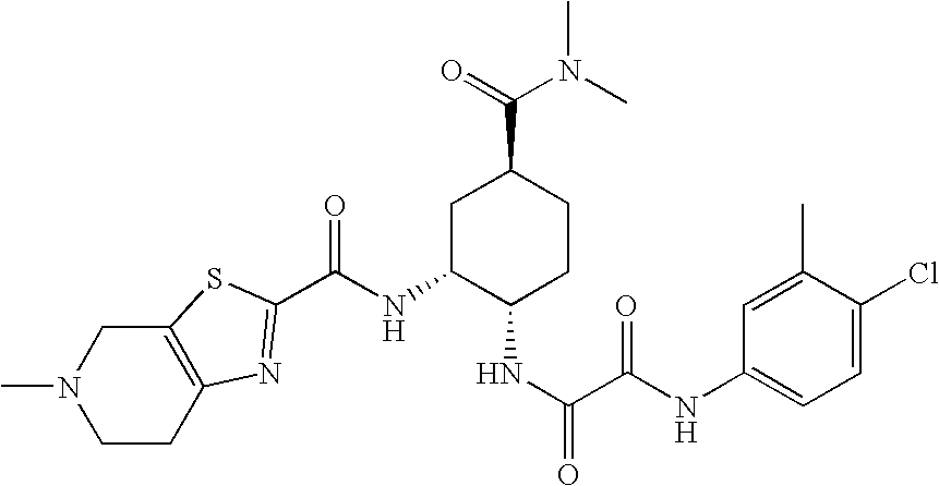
CN1CCC2=C(C1)SC(C(NC1C(NC(=O)C(NC3=CC=C(Cl)C(C)=C3)=O)CCC(C(=O)N(C)C)C1)=O)=N2
